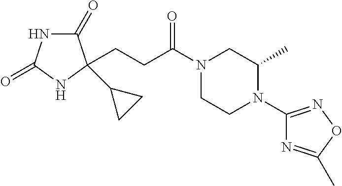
C1(=O)NC(=O)NC1(C1CC1)CCC(N1CCN(C2=NOC(C)=N2)C(C)C1)=O
